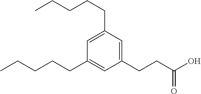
C1(CCC(O)=O)=CC(CCCCC)=CC(CCCCC)=C1
